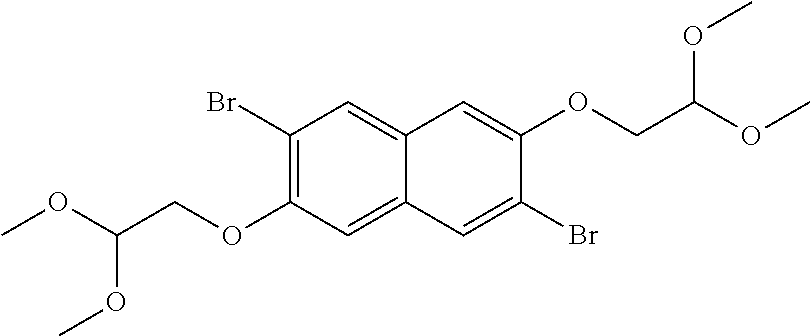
C1(Br)=C(OCC(OC)OC)C=C2C(=C1)C=C(OCC(OC)OC)C(Br)=C2
